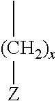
C[(CH2)x][Z]
